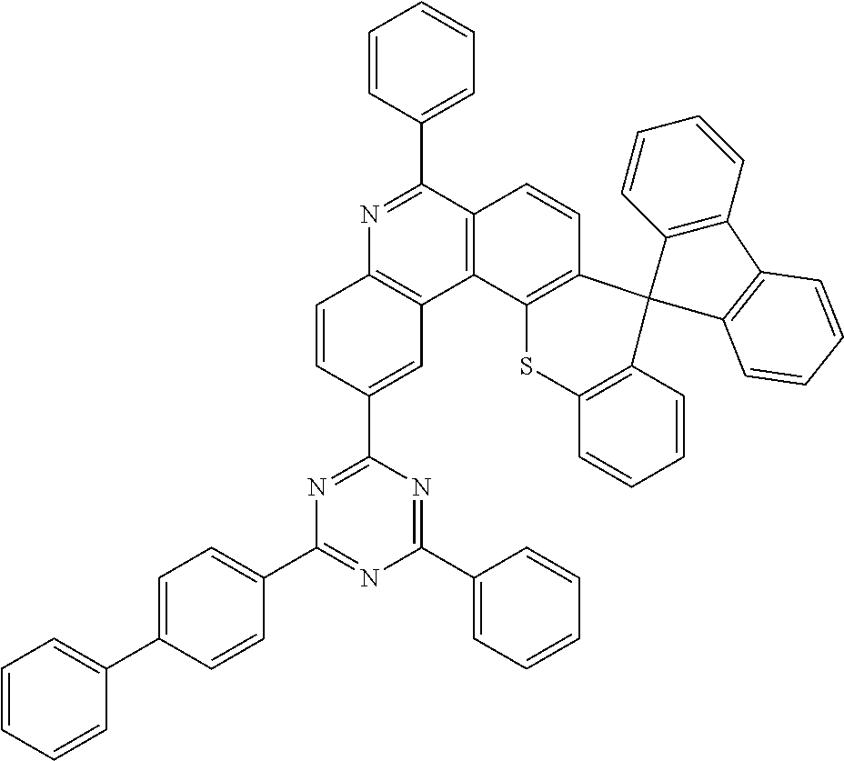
C1=CC(C2=NC(C3=CC=C(C4=CC=CC=C4)C=C3)=NC(C3=CC=CC=C3)=N2)=CC2=C1N=C(C1=CC=CC=C1)C1=C2C2=C(C=C1)C1(C3=C(S2)C=CC=C3)C2=C(C3=C1C=CC=C3)C=CC=C2
